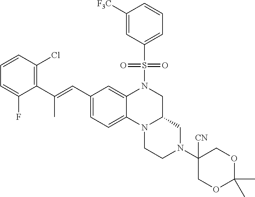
C1CN2C(CN1C1([CN])COC(C)(C)OC1)CN(S(C1=CC=CC([F3C])=C1)(=O)=O)C1=CC(C=C(C3=C(Cl)C=CC=C3F)C)=CC=C21
